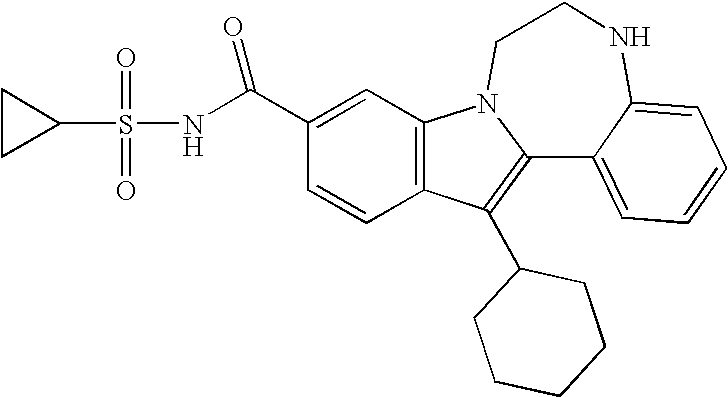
C1(C(NS(C2CC2)(=O)=O)=O)=CC2=C(C=C1)C(C1CCCCC1)=C1N2CCNC2=CC=CC=C12
